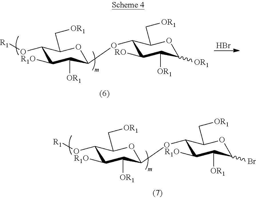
C1(O[R1])C([R1O])C([OR1])C(OC2C([R1O])C([OR1])C(Br)OC2C[OR1])OC1C[OR1].C1(O[R1])C([R1O])C([OR1])C(OC2C([RO])C([OR1])C([OR1])OC2C[OR1])OC1C[OR1].Br
